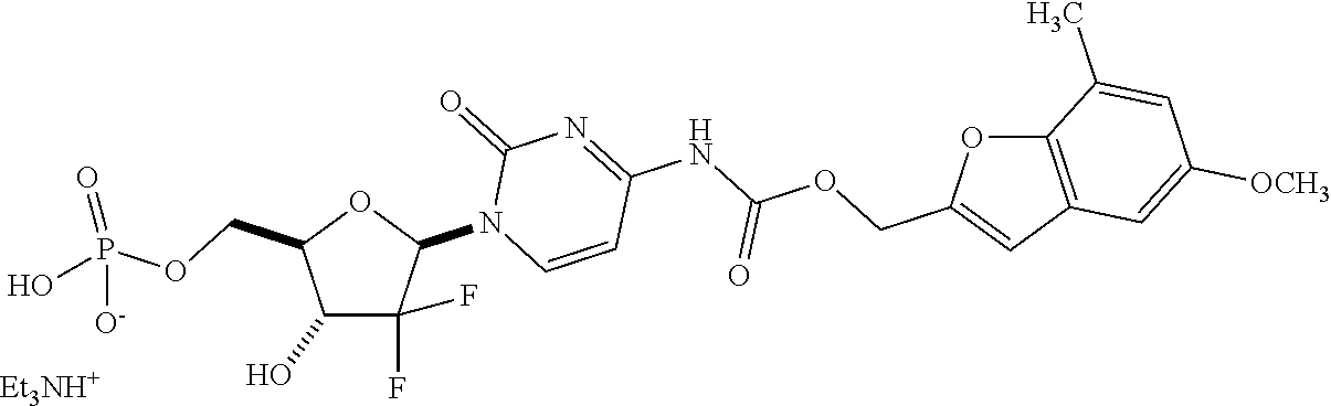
C1(O)C(F)(F)C(N2C=CC(NC(=O)OCC3=CC4=C(O3)C(C)=CC([OCH3])=C4)=NC2=O)OC1COP(=O)([O-])O.[Et3NH+]
